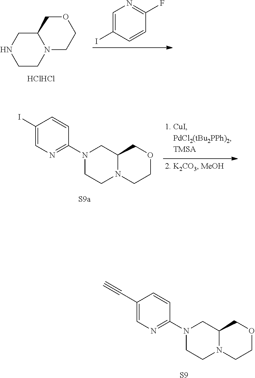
C1CN2C(CN1)COCC2.[HClHCl].C1=C(I)C=CC(F)=N1.C1(I)=CN=C(N2CCN3C(C2)COCC3)C=C1.C1(C#C)=CN=C(N2CCN3C(C2)COCC3)C=C1.[S9]
